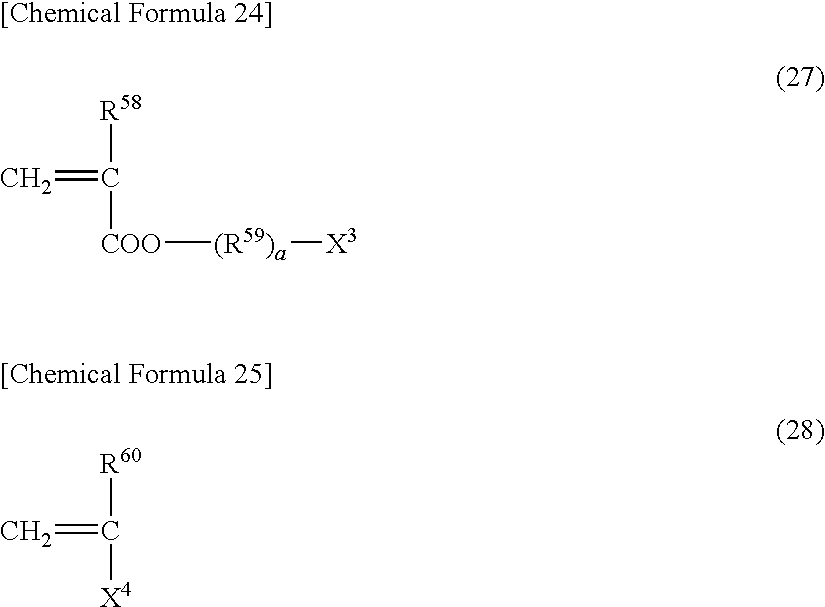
[R58]C(=C)[COO][(R59)a][X3].[R60]C(=C)[X4]
